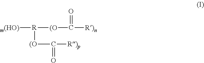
[m(HO)][R]([(O]C([R)p])=O)[(O]C(=O)[R)n]
